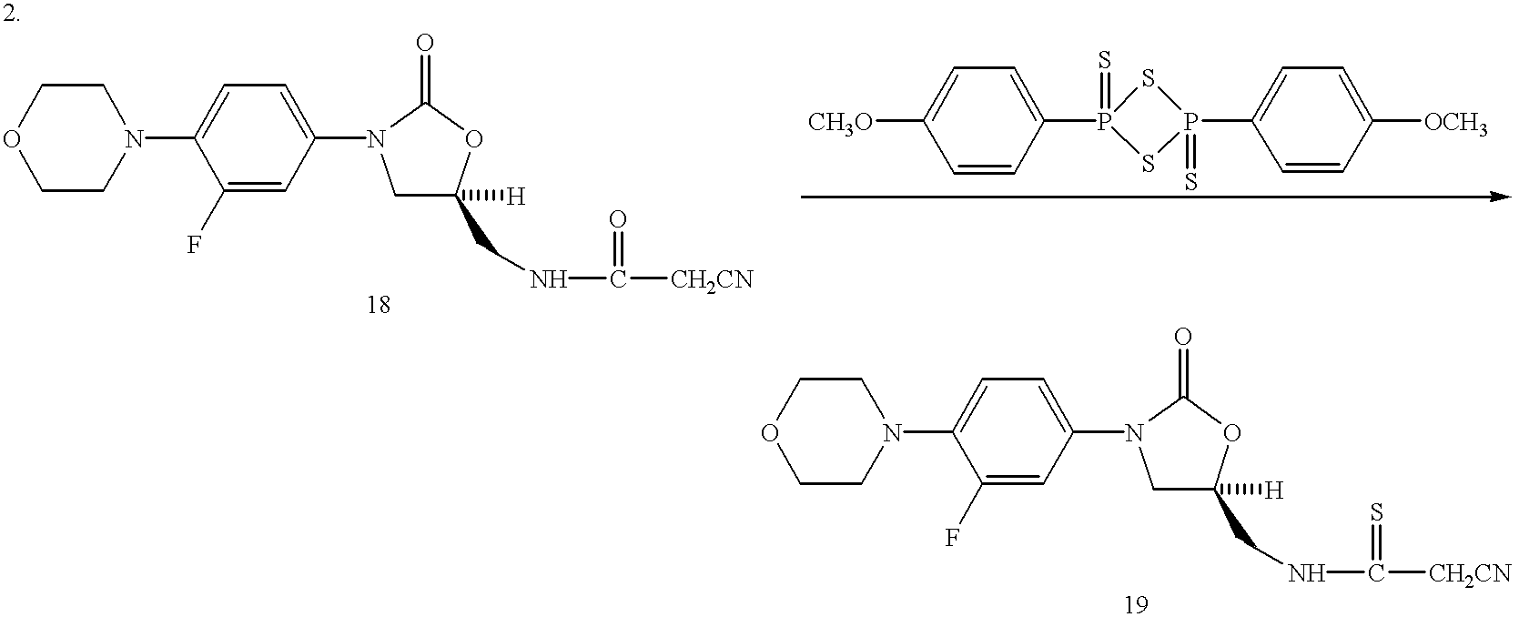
C1CN(C2=CC=C(N3CC(CNC([CH2CN])=O)([H])OC3=O)C=C2F)CCO1.C1CN(C2=CC=C(N3CC(CNC([CH2CN])=S)([H])OC3=O)C=C2F)CCO1.[CH3O]C1=CC=C(P2(=S)SP(C3=CC=C([OCH3])C=C3)(=S)S2)C=C1
